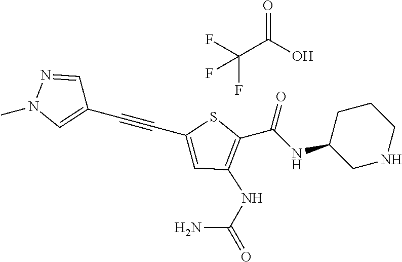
C1(C#CC2=CC(NC(=O)N)=C(C(=O)NC3CNCCC3)S2)=CN(C)N=C1.C(C(O)=O)(F)(F)F
